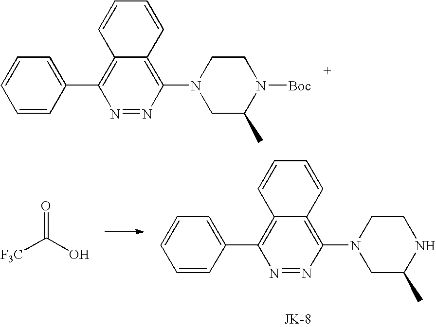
N1=NC(N2CC(C)N([Boc])CC2)=C2C(=C1C1=CC=CC=C1)C=CC=C2.N1=NC(N2CC(C)NCC2)=C2C(=C1C1=CC=CC=C1)C=CC=C2.O=C(O)[F3C]
